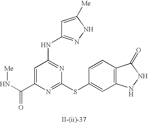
C1=C(C(N[Me])=O)N=C(SC2=CC3=C(C=C2)C(=O)NN3)N=C1NC1=NNC([Me])=C1
